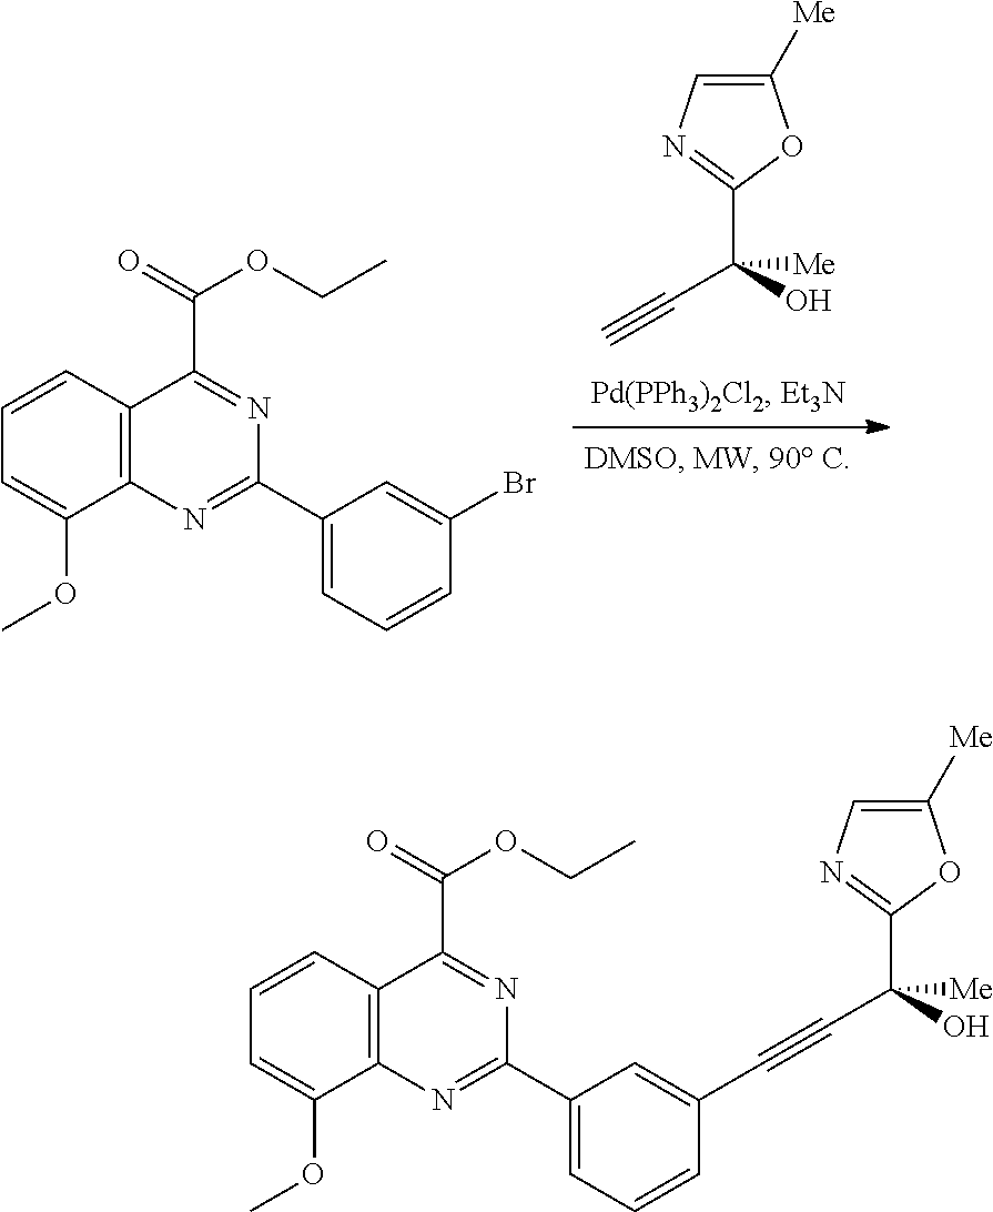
C1=C(OC)C2=C(C=C1)C(C(=O)OCC)=NC(C1=CC=CC(Br)=C1)=N2.C#CC(O)([Me])C1=NC=C([Me])O1.C1=C(OC)C2=C(C=C1)C(C(=O)OCC)=NC(C1=CC=CC(C#CC(O)([Me])C3=NC=C([Me])O3)=C1)=N2
